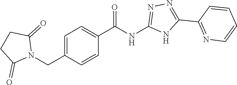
C1=C(CN2C(=O)CCC2=O)C=CC(C(NC2=NN=C(C3=NC=CC=C3)N2)=O)=C1
